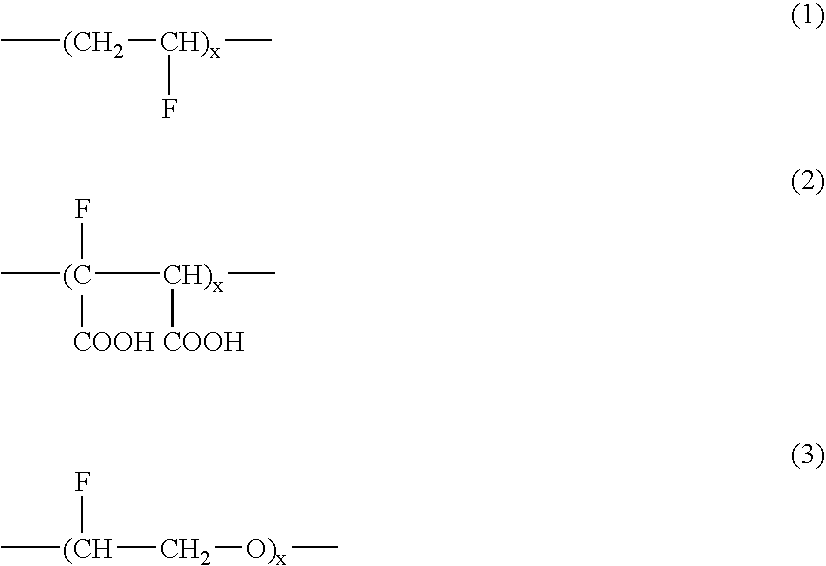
C[(CH2][CH)x](F)C.C[(C]([CH)x](C)[COOH])([COOH])F.C[(CH](C[O)x]C)F
